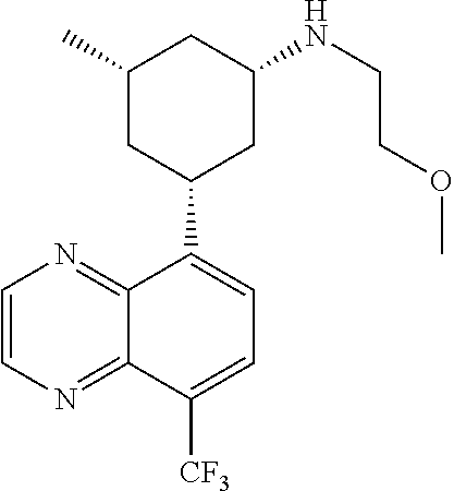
C1(C)CC(C2=CC=C([CF3])C3=NC=CN=C23)CC(NCCOC)C1
